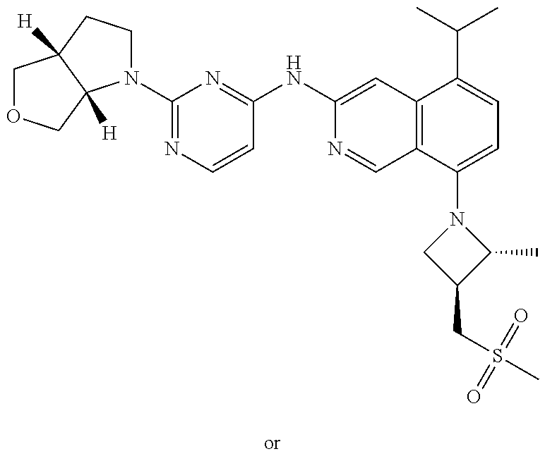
C1OCC2([H])C1([H])CCN2C1=NC=CC(NC2=CC3=C(C=N2)C(N2CC(CS(C)(=O)=O)C2C)=CC=C3C(C)C)=N1
